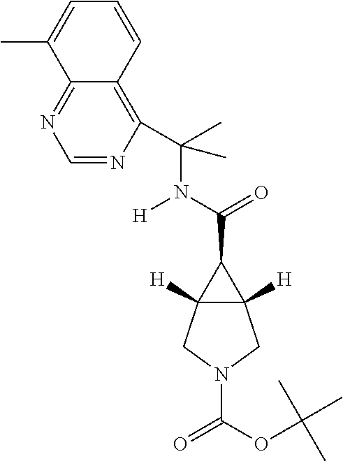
C1=NC(C(C)(N(C(=O)C2C3([H])C2([H])CN(C(OC(C)(C)C)=O)C3)[H])C)=C2C(=N1)C(C)=CC=C2
